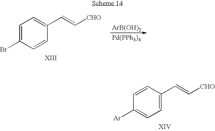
C1=C(Br)C=CC(C=C[CHO])=C1.[ArB(OH)2].[Pd(PPh3)4].C1=CC(C=C[CHO])=CC=C1[Ar]
